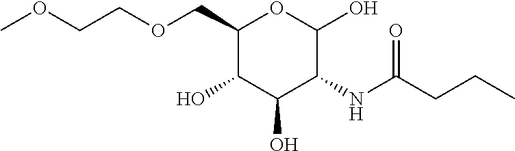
O(CC1C(O)C(O)C(NC(CCC)=O)C(O)O1)CCOC
